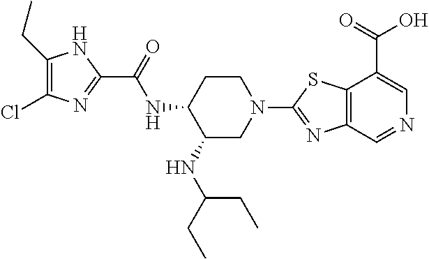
C1(CC)=C(Cl)N=C(C(=O)NC2C(NC(CC)CC)CN(C3=NC4=C(S3)C(C(=O)O)=CN=C4)CC2)N1
